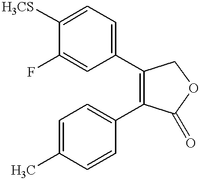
C1=C(F)C([H3CS])=CC=C1C1=C(C2=CC=C(C)C=C2)C(=O)OC1
